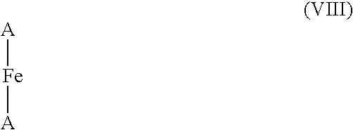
[A][Fe][A]
